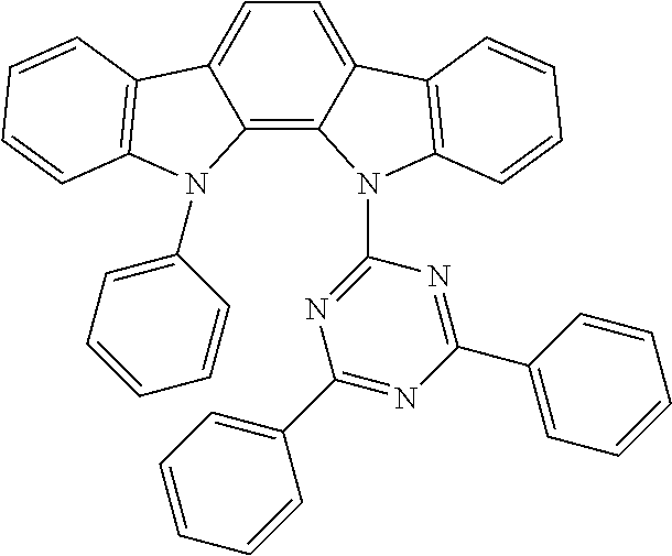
C12=C3C(=CC=C1C1=C(N2C2=CC=CC=C2)C=CC=C1)C1=C(N3C2=NC(C3=CC=CC=C3)=NC(C3=CC=CC=C3)=N2)C=CC=C1
